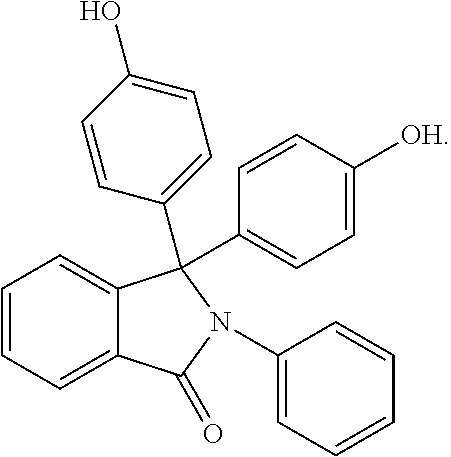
C1=CC=C2C(=C1)C(C1=CC=C(O)C=C1)(C1=CC=C([OH])C=C1)N(C1=CC=CC=C1)C2=O
